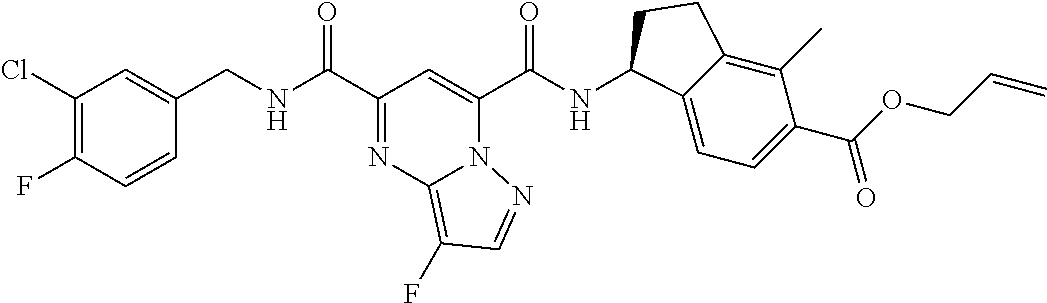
C1(Cl)=C(F)C=CC(CNC(C2=NC3=C(F)C=NN3C(C(NC3C4=CC=C(C(OCC=C)=O)C(C)=C4CC3)=O)=C2)=O)=C1
